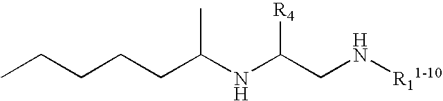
C(CCC(NC(CN[R11-10])[R4])C)CC
